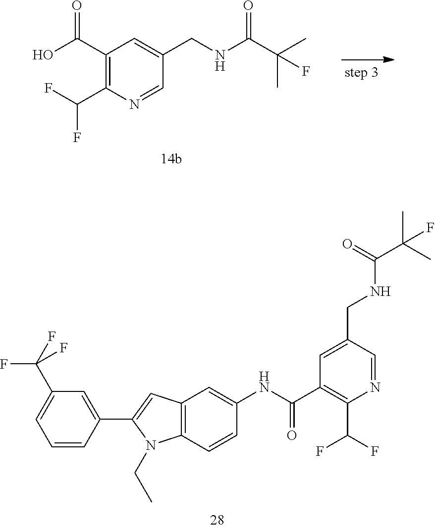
C1(C(O)=O)=C(C(F)F)N=CC(CNC(C(C)(C)F)=O)=C1.C12=C(C=CC(NC(C3=C(C(F)F)N=CC(CNC(C(C)(C)F)=O)=C3)=O)=C1)N(CC)C(C1=CC(C(F)(F)F)=CC=C1)=C2
